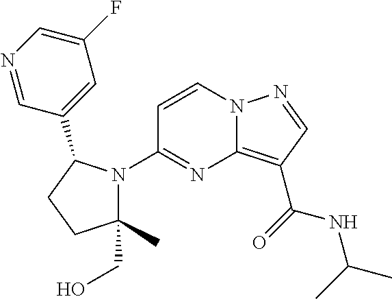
C12=C(C(=O)NC(C)C)C=NN1C=CC(N1C(CO)(C)CCC1C1=CC(F)=CN=C1)=N2
